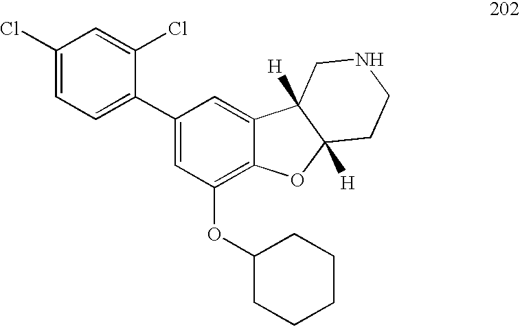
C1(Cl)=CC=C(C2=CC(OC3CCCCC3)=C3C(=C2)C2([H])C([H])(O3)CCNC2)C(Cl)=C1
